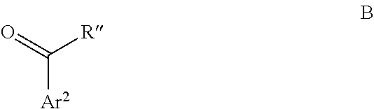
C([Ar2])(=O)[R]
